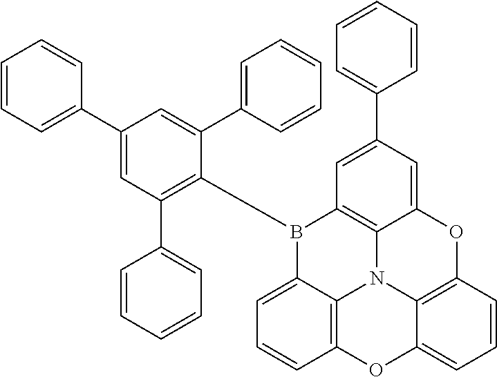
C1(C2=CC(C3=CC=CC=C3)=C(B3C4=CC=CC5=C4N4C6=C3C=C(C3=CC=CC=C3)C=C6OC3=C4C(=CC=C3)O5)C(C3=CC=CC=C3)=C2)=CC=CC=C1
